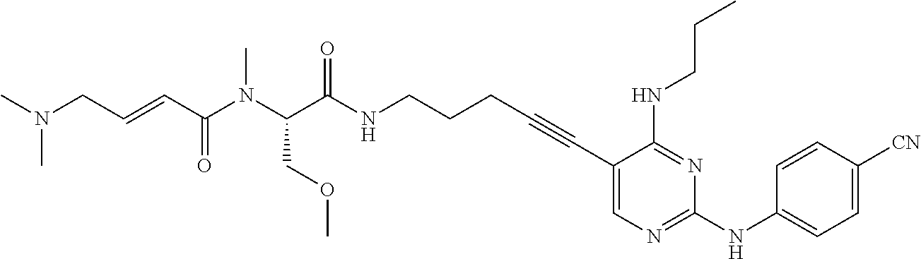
C1(C#CCCCNC(C(N(C(C=CCN(C)C)=O)C)COC)=O)=CN=C(NC2=CC=C([CN])C=C2)N=C1NCCC
